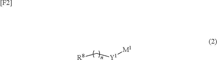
[R8]C[Y1][M1].[[F2]]
